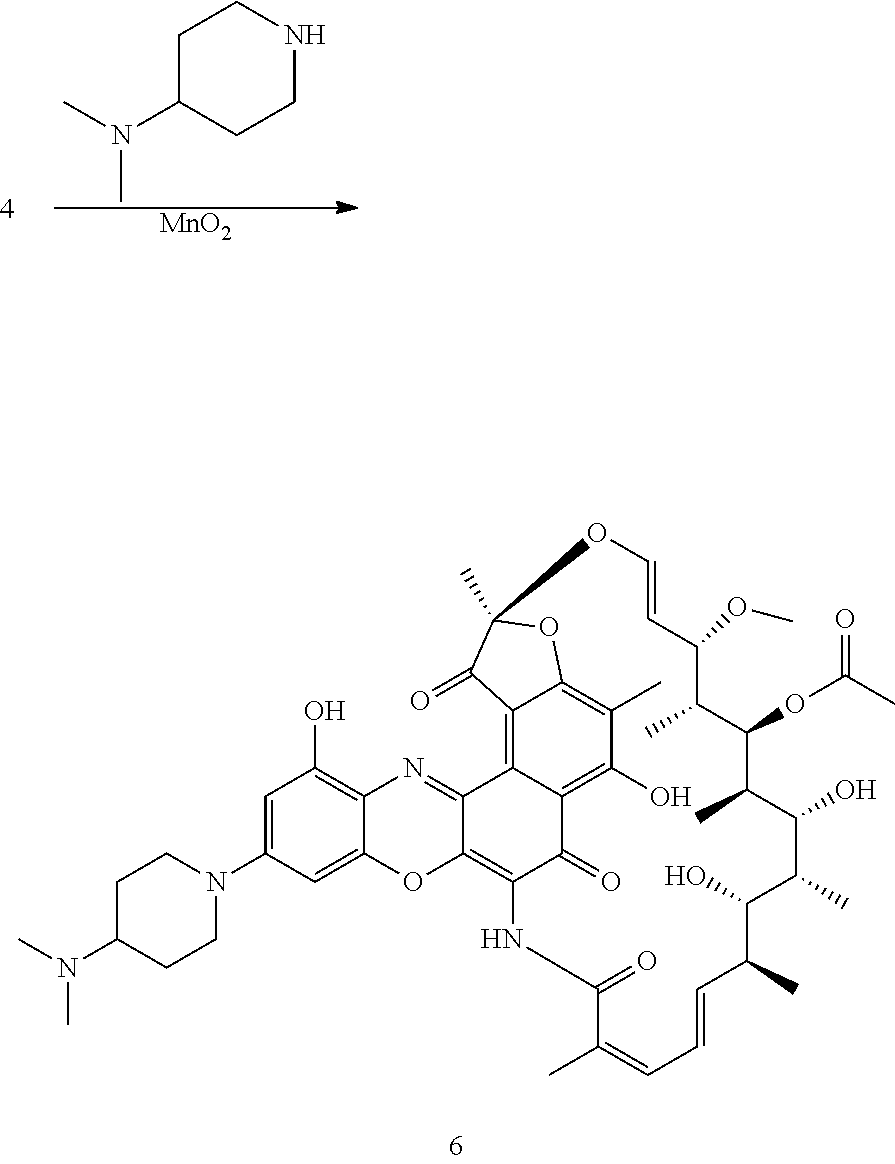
C1C(N(C)C)CCNC1.[MnO2].C12=NC3=C(O)C=C(N4CCC(N(C)C)CC4)C=C3OC1=C1C(=O)C3=C(O)C(C)=C4C(=C23)C(=O)C(C)(O4)OC=CC(OC)C(C)C(OC(=O)C)C(C)C(O)C(C)C(O)C(C)C=CC=C(C)C(=O)N1
